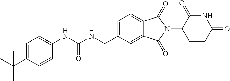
C(NCC1=CC=C2C(=C1)C(=O)N(C1C(=O)NC(=O)CC1)C2=O)(NC1=CC=C(C(C)(C)C)C=C1)=O
